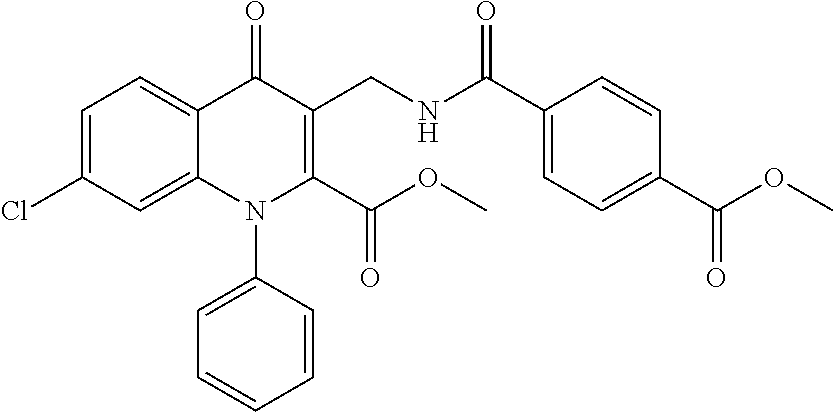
C1=C(Cl)C=C2C(=C1)C(=O)C(CNC(C1=CC=C(C(OC)=O)C=C1)=O)=C(C(OC)=O)N2C1=CC=CC=C1
